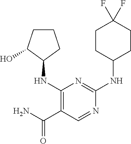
C1CC(NC2=NC(NC3CCCC3O)=C(C(N)=O)C=N2)CCC1(F)F
